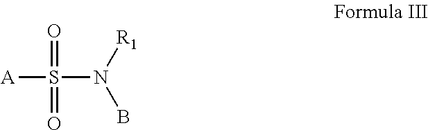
S(N([R1])B)([A])(=O)=O
